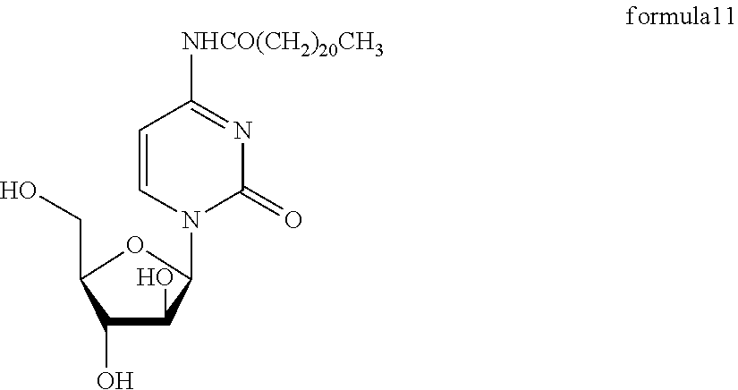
C1(O)C(O)C(N2C(=O)N=C([NHCO(CH2)20CH3])C=C2)OC1CO
